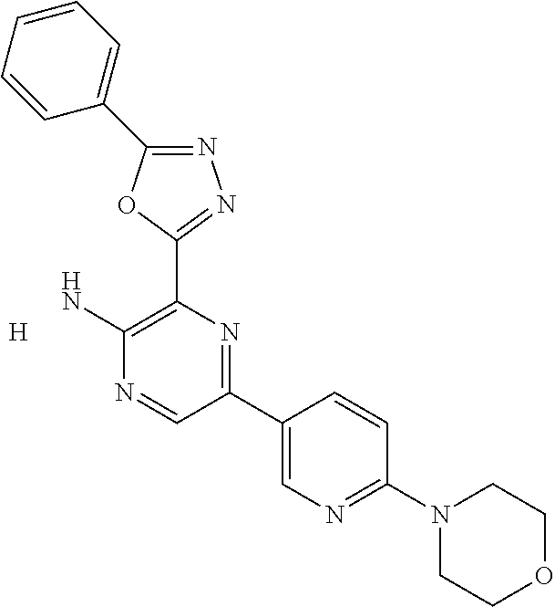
NC1=C(C2=NN=C(C3=CC=CC=C3)O2)N=C(C2=CN=C(N3CCOCC3)C=C2)C=N1.[H]
